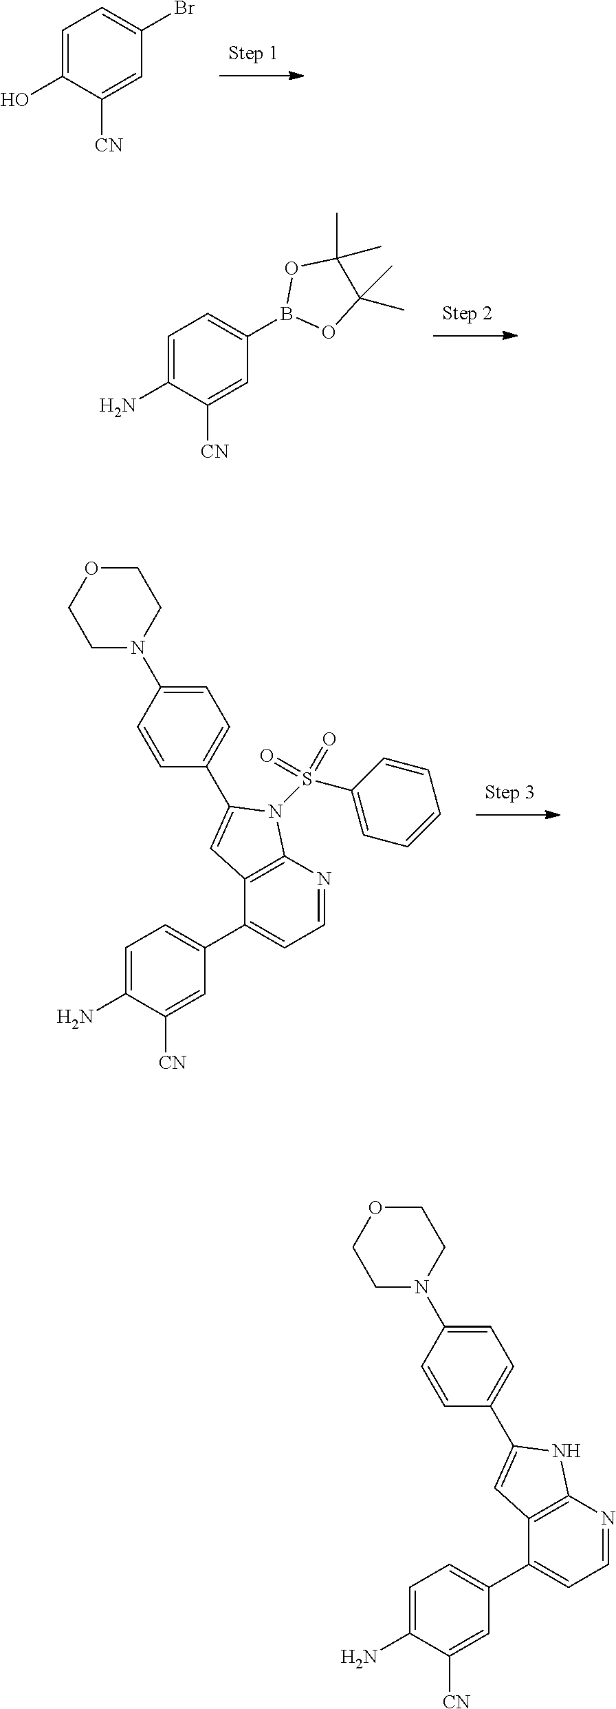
C1(Br)=CC=C(O)C([CN])=C1.C1(B2OC(C)(C)C(C)(C)O2)=CC=C(N)C([CN])=C1.C1(C2=CC=NC3=C2C=C(C2=CC=C(N4CCOCC4)C=C2)N3S(=O)(=O)C2=CC=CC=C2)=CC=C(N)C([CN])=C1.C1(C2=CC=NC3=C2C=C(C2=CC=C(N4CCOCC4)C=C2)N3)=CC=C(N)C([CN])=C1
